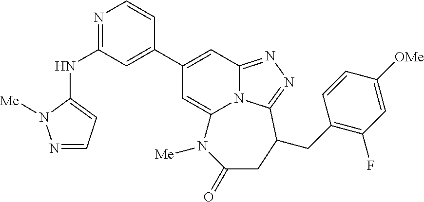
N(C1=NC=CC(C2=CC3=NN=C4N3C(=C2)N([Me])C(=O)CC4CC2=C(F)C=C([OMe])C=C2)=C1)C1=CC=NN1[Me]
